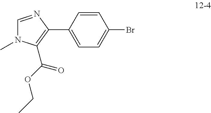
C1=CC(C2=C(C(OCC)=O)N(C)C=N2)=CC=C1Br
